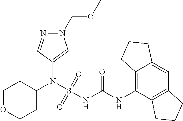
C1(N(S(NC(NC2=C3C(=CC4=C2CCC4)CCC3)=O)(=O)=O)C2CCOCC2)=CN(COC)N=C1
